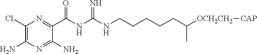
C1(Cl)=C(N)N=C(N)C(C(NC(NCCCCCC([OCH2CH2][CAP])C)=N)=O)=N1
